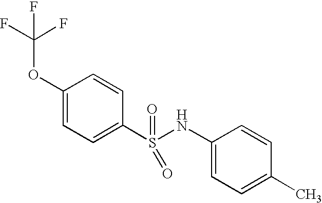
C1(OC(F)(F)F)=CC=C(S(=O)(NC2=CC=C(C)C=C2)=O)C=C1
